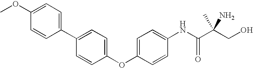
C1=C(OC2=CC=C(C3=CC=C(OC)C=C3)C=C2)C=CC(NC(C(CO)(C)N)=O)=C1
